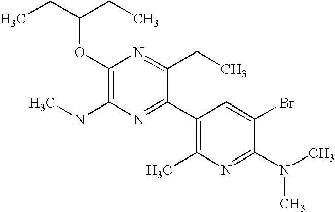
CCC(CC)OC1=C(NC)N=C(C2=C(C)N=C(N(C)C)C(Br)=C2)C(CC)=N1
